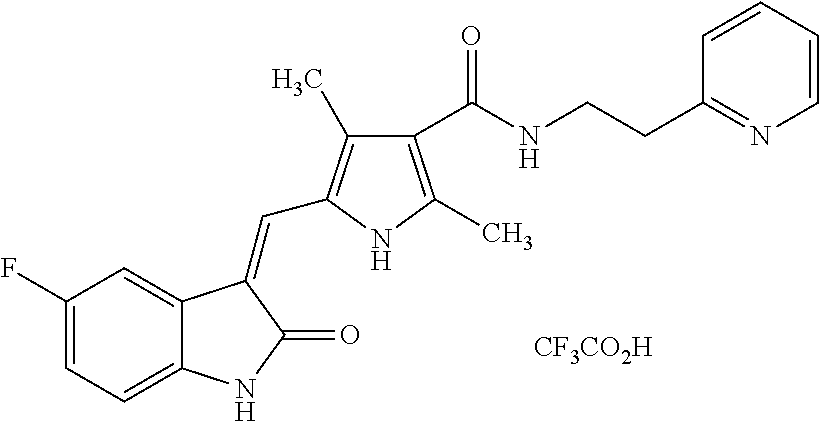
C1(F)=CC=C2C(=C1)C(=CC1=C(C)C(C(NCCC3=NC=CC=C3)=O)=C(C)N1)C(=O)N2.[CF3CO2H]
